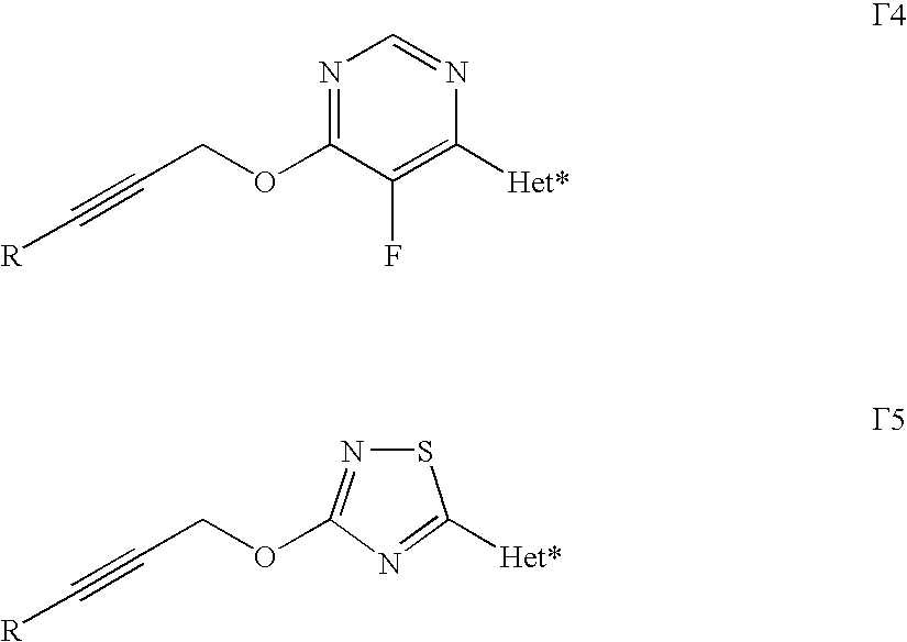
N1=C(OCC#C[R])C(F)=C([Het*])N=C1.O(CC#C[R])C1=NSC([Het*])=N1
